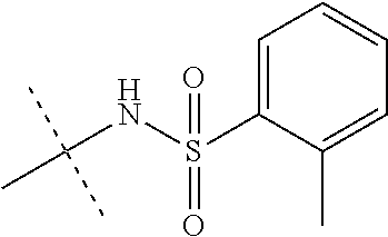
C1=C(S(NC(C)(C)C)(=O)=O)C(C)=CC=C1
